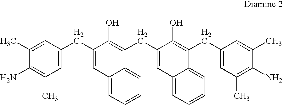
C1=C(CC2=CC3=CC=CC=C3C(CC3=CC4=CC=CC=C4C(CC4=CC(C)=C(N)C(C)=C4)=C3O)=C2O)C=C(C)C(N)=C1C
